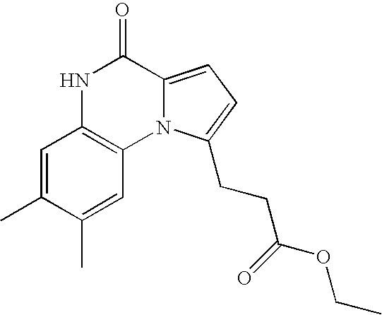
N1C2=C(N3C(=CC=C3CCC(=O)OCC)C1=O)C=C(C)C(C)=C2
